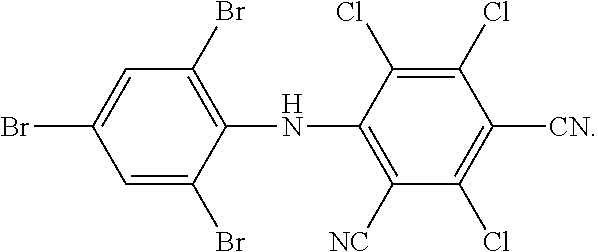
C1(NC2=C([NC])C(Cl)=C([CN])C(Cl)=C2Cl)=C(Br)C=C(Br)C=C1Br
